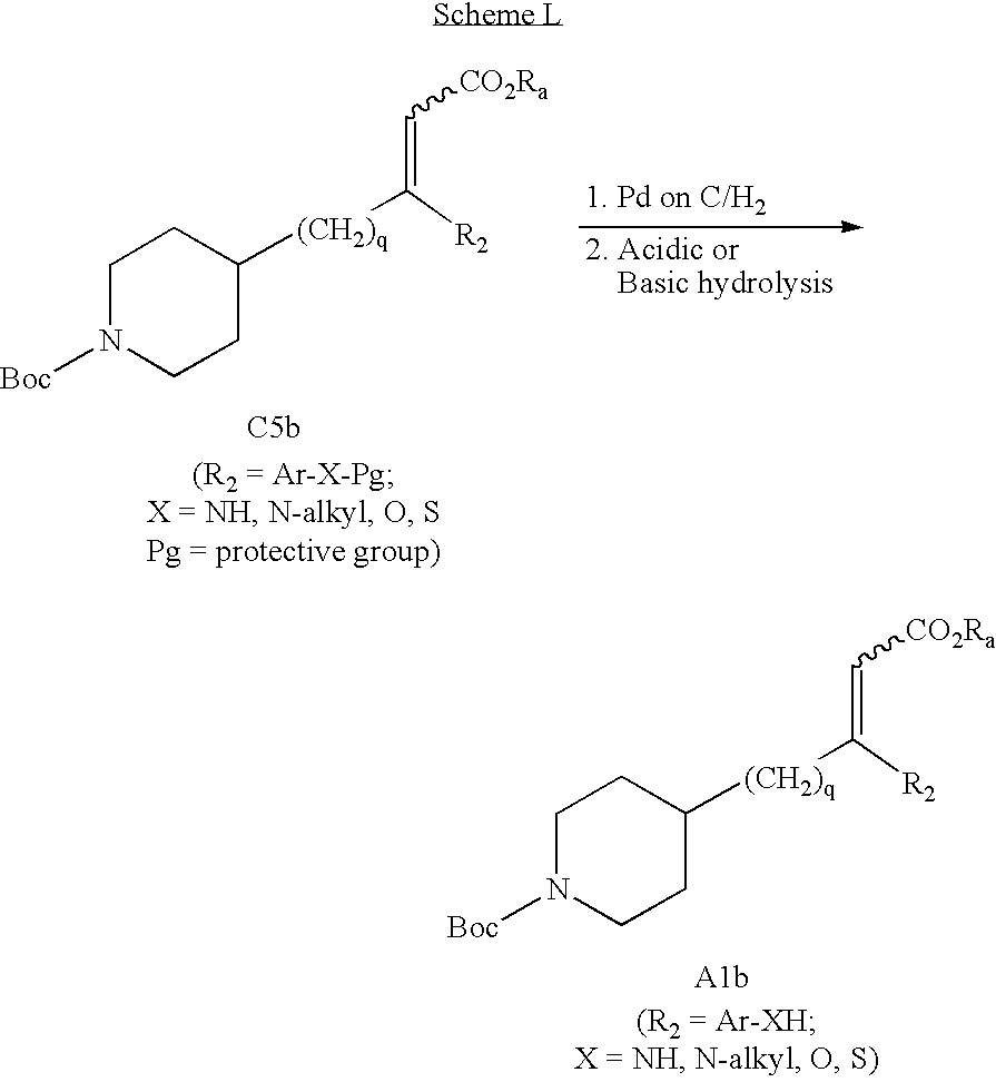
C1N([Boc])CCC([(CH2)q]C(=C[CO2Ra])[R2])C1.C1N([Boc])CCC([(CH2)q]C(=C[CO2Ra])[R2])C1
